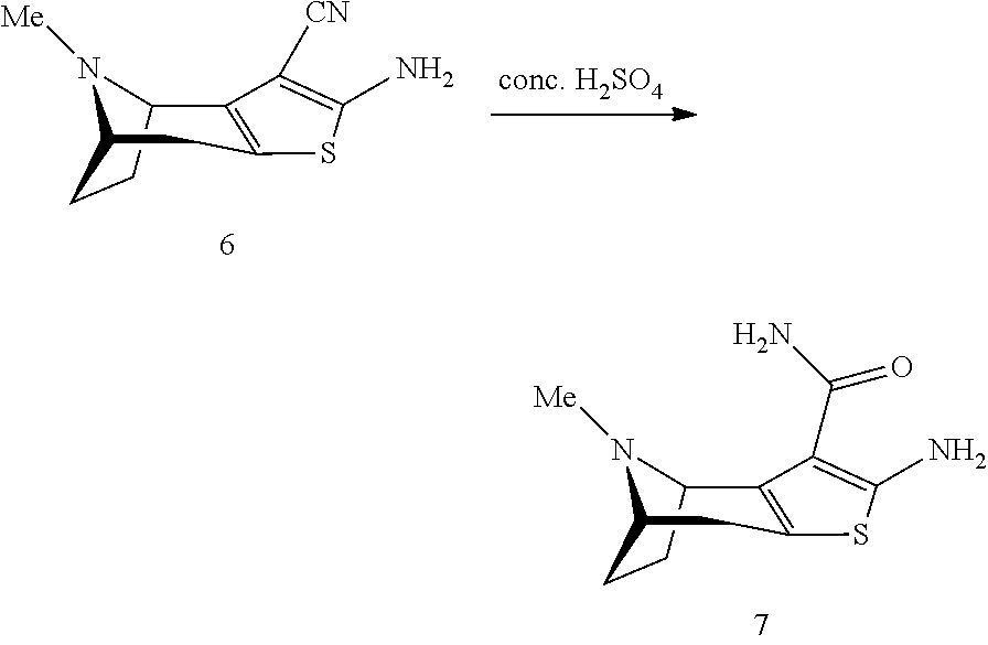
C12CCC(N1[Me])CC1=C2C(C(=O)N)=C(N)S1.C12CCC(N1[Me])CC1=C2C([CN])=C(N)S1
